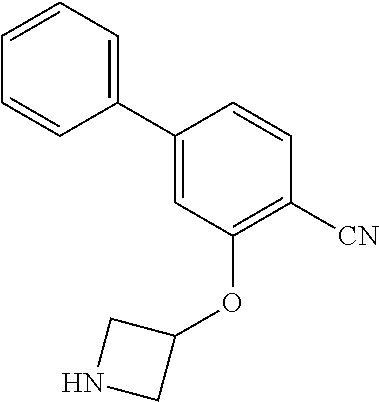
C1(C2=CC=CC=C2)=CC(OC2CNC2)=C([CN])C=C1
